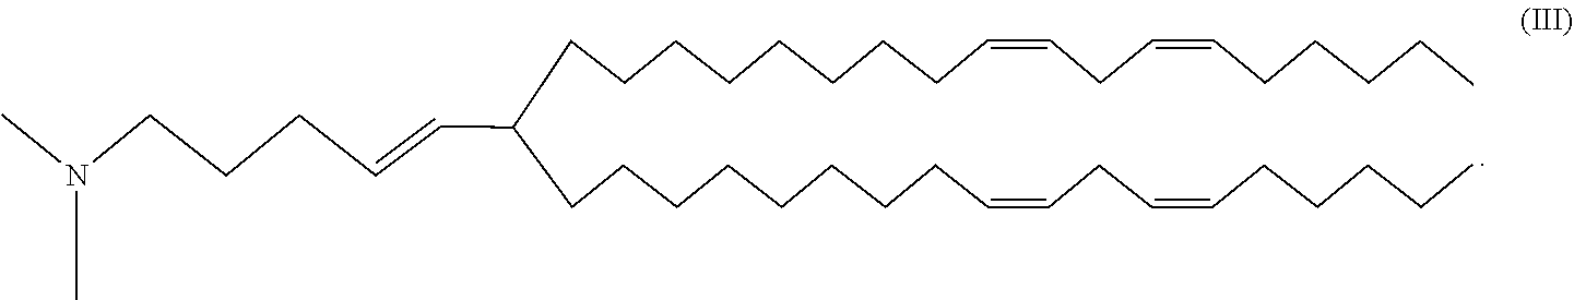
C(C=CCC=CCCCCC)CCCCCCCC(C=CCCCN(C)C)CCCCCCCCC=CCC=CCCCCC
